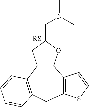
C12=C(CC3=C(C4=C1OC(CN(C)C)C4)C=CC=C3)SC=C2
